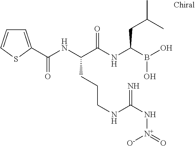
C(NC(C(NC(B(O)O)CC(C)C)=O)CCCNC(N[N+](=O)[O-])=N)(=O)C1=CC=CS1
